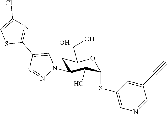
C1(O)C(N2C=C(C3=NC(Cl)=CS3)N=N2)C(O)C(SC2=CN=CC(C#C)=C2)OC1CO
